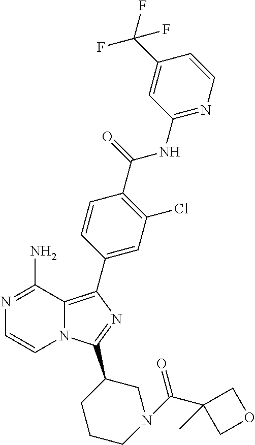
N12C(=C(C3=CC(Cl)=C(C(=O)NC4=NC=CC(C(F)(F)F)=C4)C=C3)N=C1C1CCCN(C(C3(C)COC3)=O)C1)C(N)=NC=C2
